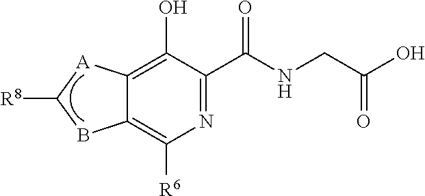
C12=C(O)C(C(NCC(O)=O)=O)=NC([R6])=C1BC([R8])[A]2
